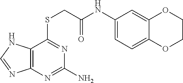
C1(NC(=O)CSC2=NC(N)=NC3=C2NC=N3)=CC=C2C(=C1)OCCO2
